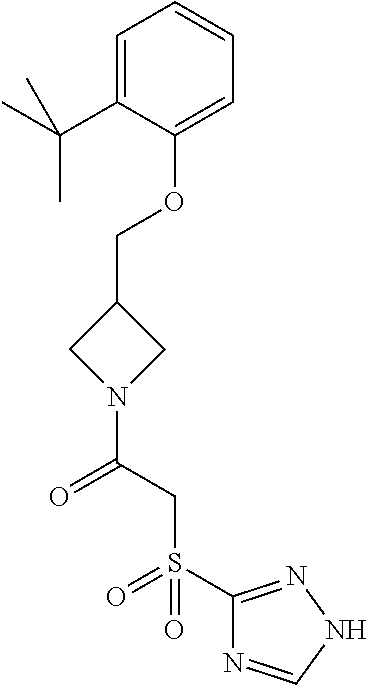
C1=C(C(C)(C)C)C(OCC2CN(C(CS(C3=NNC=N3)(=O)=O)=O)C2)=CC=C1
